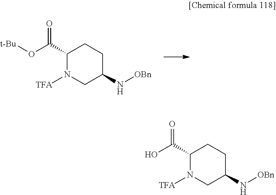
C1(C(=O)O[t-Bu])N([TFA])CC(N[OBn])CC1.C1(C(=O)O)N([TFA])CC(N[OBn])CC1
